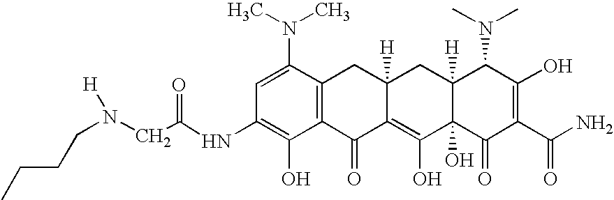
C12=C(C(=O)C3=C(O)C4(O)C([H])(CC3([H])C1)C(N(C)C)C(O)=C(C(N)=O)C4=O)C(O)=C(NC(=O)CN([H])CCCC)C=C2N(C)C
